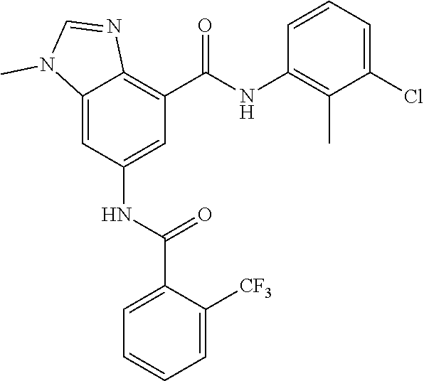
C12=CC(NC(C3=CC=CC=C3[CF3])=O)=CC(C(=O)NC3=C(C)C(Cl)=CC=C3)=C1N=CN2C
